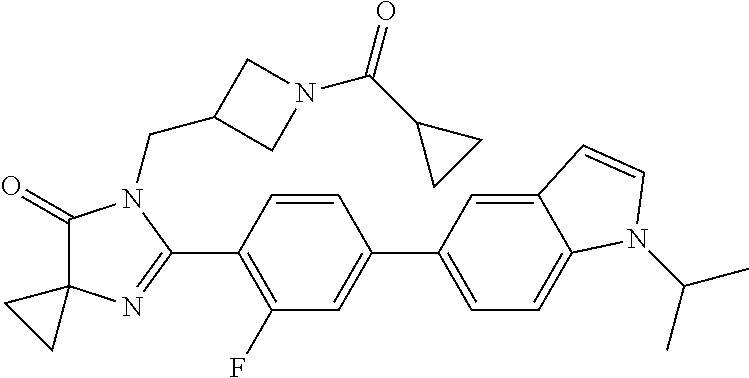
C1(=O)C2(N=C(C3=C(F)C=C(C4=CC=C5C(=C4)C=CN5C(C)C)C=C3)N1CC1CN(C(C3CC3)=O)C1)CC2
